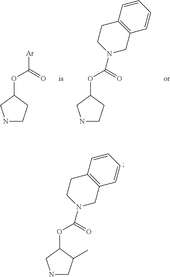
O(C1CNCC1)C(=O)[Ar].O(C1CNCC1)C(=O)N1CC2=C(CC1)C=CC=C2.O(C1CNCC1C)C(=O)N1CC2=C(CC1)C=CC=C2
